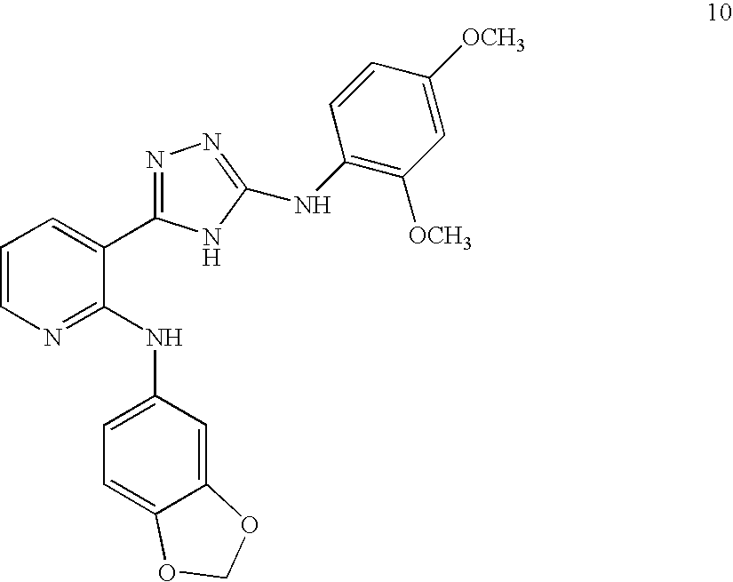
C1=CN=C(NC2=CC=C3C(=C2)OCO3)C(C2=NN=C(NC3=C([OCH3])C=C([OCH3])C=C3)N2)=C1
